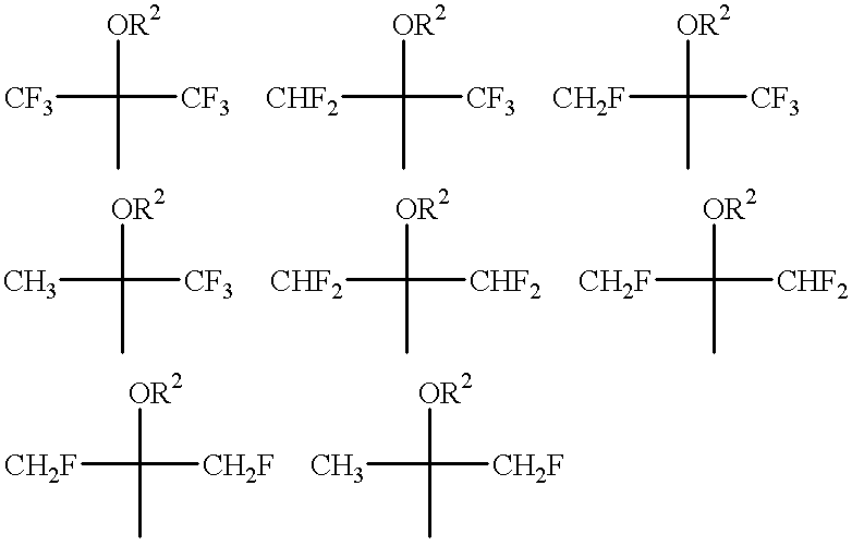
[CF3]C([OR2])(C)[CF3].[CHF2]C([OR2])(C)[CF3].[CH2F]C([OR2])(C)[CF3].CC([OR2])(C)[CF3].[CHF2]C([OR2])(C)[CHF2].[CH2F]C([OR2])(C)[CHF2].[CH2F]C([OR2])(C)[CH2F].CC([OR2])(C)[CH2F]
